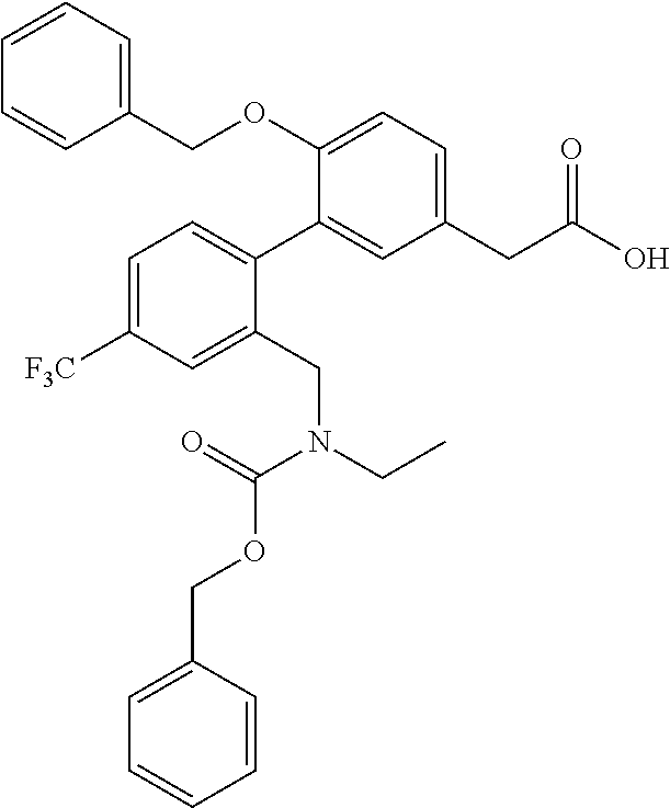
C1(COC2=CC=C(CC(O)=O)C=C2C2=CC=C([F3C])C=C2CN(CC)C(OCC2=CC=CC=C2)=O)=CC=CC=C1
